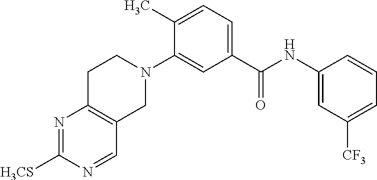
N1=C([H3CS])N=CC2=C1CCN(C1=CC(C(NC3=CC([CF3])=CC=C3)=O)=CC=C1C)C2
